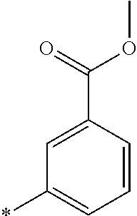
*C1=CC=CC(C(=O)OC)=C1
